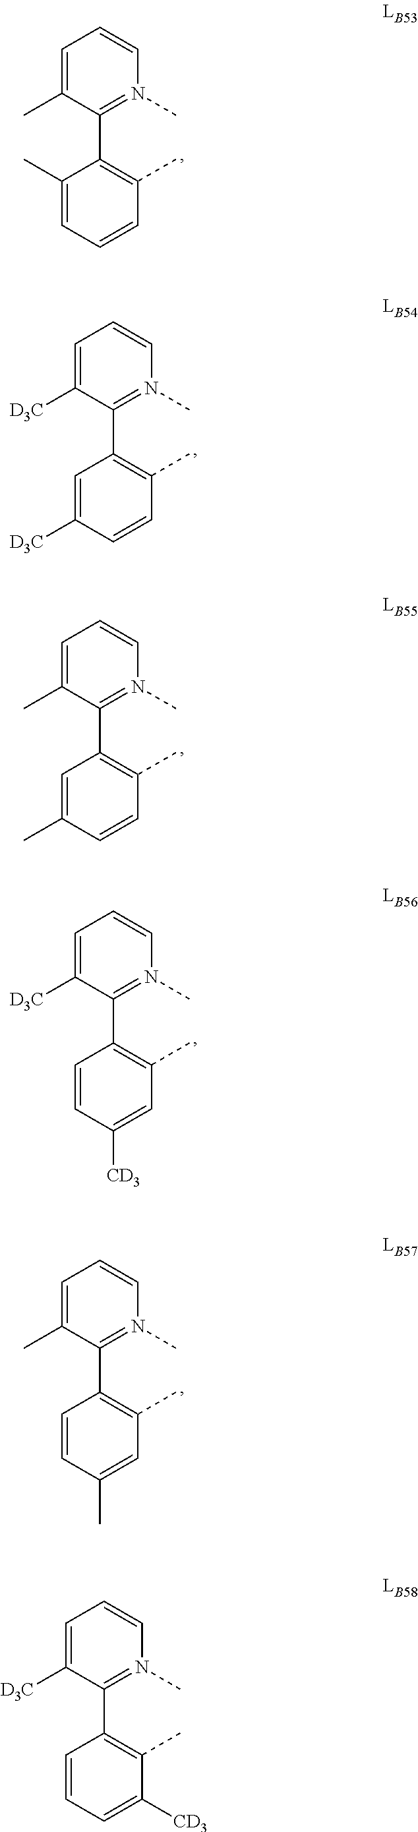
C1=CN(C)=C(C2=C(C)C=CC=C2C)C(C)=C1.C1=CN(C)=C(C2=C(C)C=CC([D3C])=C2)C([D3C])=C1.C1=CN(C)=C(C2=C(C)C=CC(C)=C2)C(C)=C1.C1=CN(C)=C(C2=C(C)C=C([CD3])C=C2)C([D3C])=C1.C1=CN(C)=C(C2=C(C)C=C(C)C=C2)C(C)=C1.C1=CN(C)=C(C2=C(C)C([CD3])=CC=C2)C([D3C])=C1
